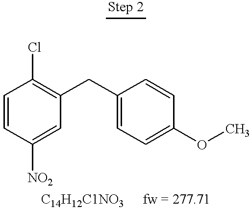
C1=CC([NO2])=CC(CC2=CC=C(OC)C=C2)=C1Cl
